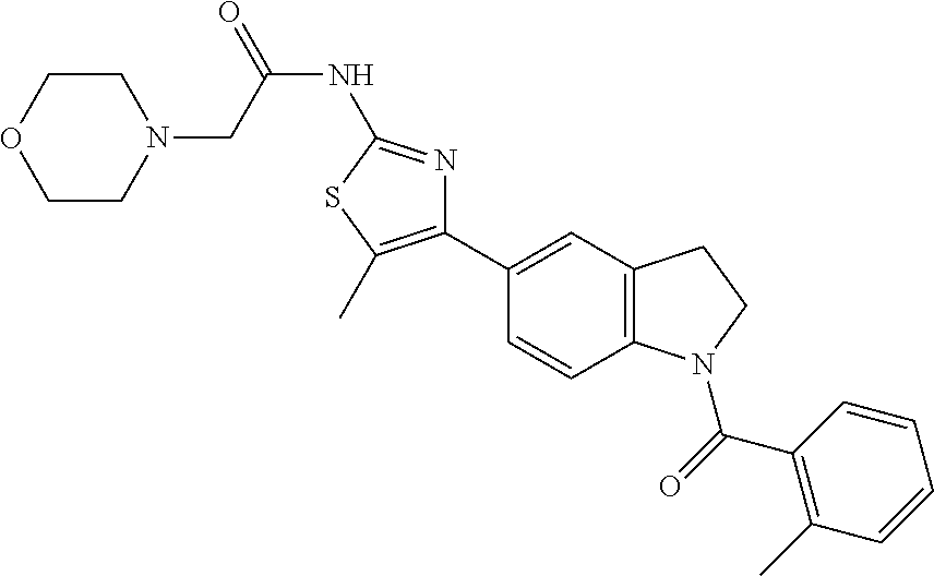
C1(C2=CC3=C(C=C2)N(C(=O)C2=C(C)C=CC=C2)CC3)=C(C)SC(NC(=O)CN2CCOCC2)=N1
